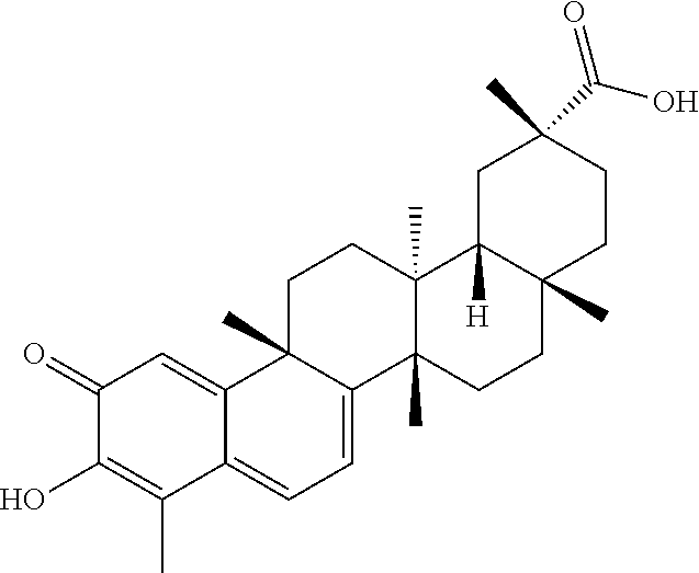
C1(=O)C(O)=C(C)C2=CC=C3C(C)(C2=C1)CCC1(C)C3(C)CCC2(C)C1([H])CC(C)(C(O)=O)CC2
